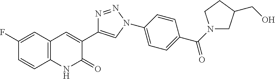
C1(F)=CC2=C(C=C1)NC(=O)C(C1=CN(C3=CC=C(C(N4CC(CO)CC4)=O)C=C3)N=N1)=C2
